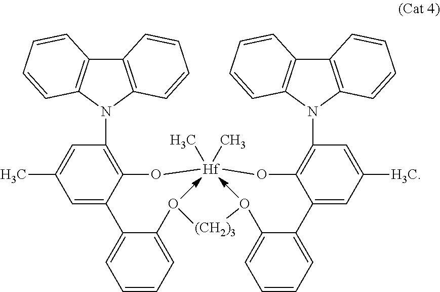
C12=CC=CC=C1O[(CH2)3]OC1=CC=CC=C1C1=CC(C)=CC(N3C4=C(C5=C3C=CC=C5)C=CC=C4)=C1O[Hf](C)(C)OC1=C(N3C4=C(C5=C3C=CC=C5)C=CC=C4)C=C(C)C=C21
